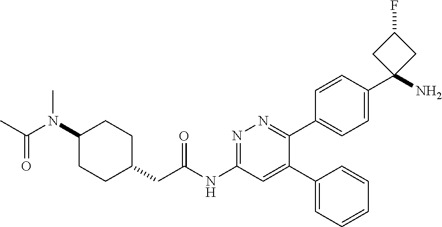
C1(N(C)C(=O)C)CCC(CC(NC2=NN=C(C3=CC=C(C4(N)CC(F)C4)C=C3)C(C3=CC=CC=C3)=C2)=O)CC1
